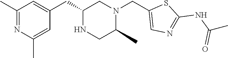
N1=C(C)C=C(CC2NCC(C)N(CC3=CN=C(NC(C)=O)S3)C2)C=C1C
